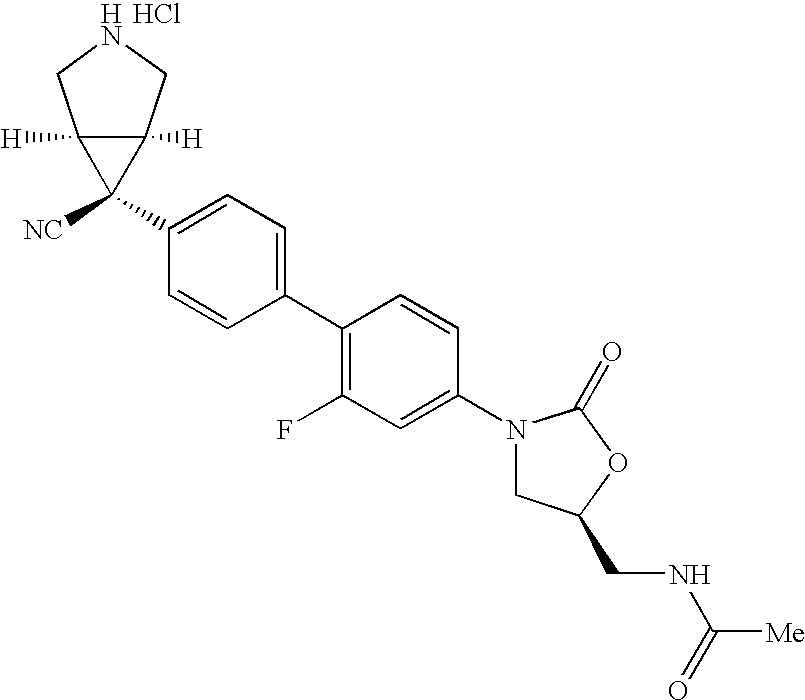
C1(N2CC(CNC([Me])=O)OC2=O)=CC(F)=C(C2=CC=C(C3([NC])C4([H])C3([H])CNC4)C=C2)C=C1.Cl
